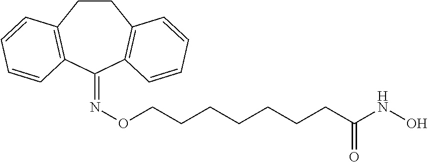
C1(=NOCCCCCCCC(NO)=O)C2=C(CCC3=C1C=CC=C3)C=CC=C2
